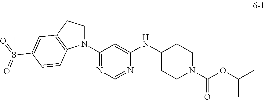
N1(C2=NC=NC(NC3CCN(C(OC(C)C)=O)CC3)=C2)CCC2=C1C=CC(S(=O)(=O)C)=C2
